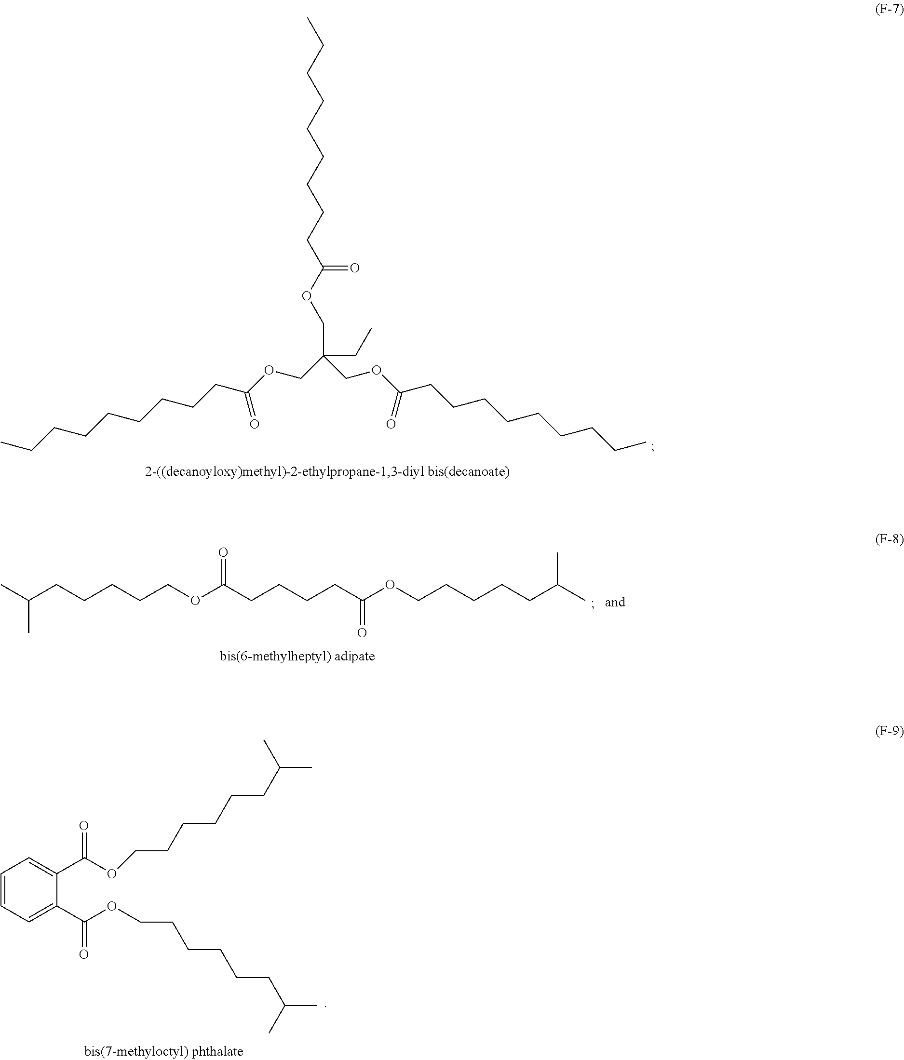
CCCCCCCCCC(OCC(COC(CCCCCCCCC)=O)(CC)COC(CCCCCCCCC)=O)=O.C1=CC=C(C(OCCCCCCC(C)C)=O)C(C(OCCCCCCC(C)C)=O)=C1.C(CCCCCOC(CCCCC(OCCCCCC(C)C)=O)=O)(C)C
